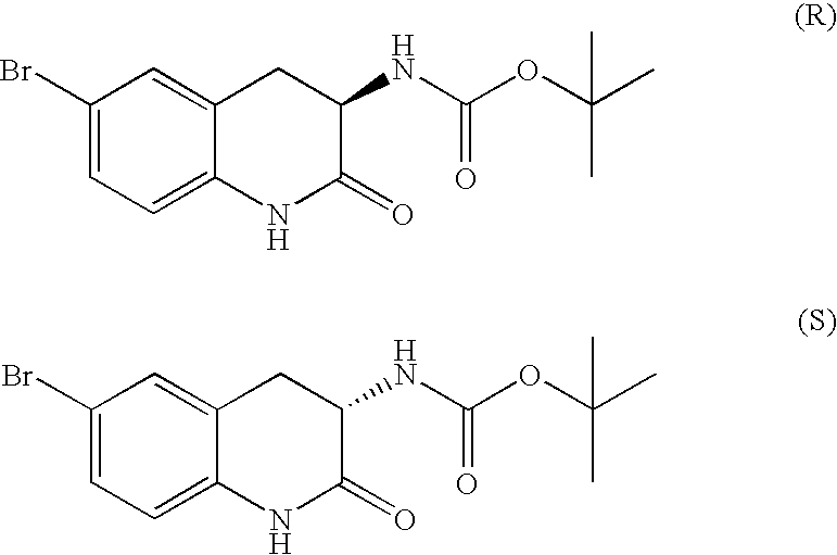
C1(Br)=CC=C2C(=C1)CC(NC(OC(C)(C)C)=O)C(=O)N2.C1(Br)=CC=C2C(=C1)CC(NC(OC(C)(C)C)=O)C(=O)N2
